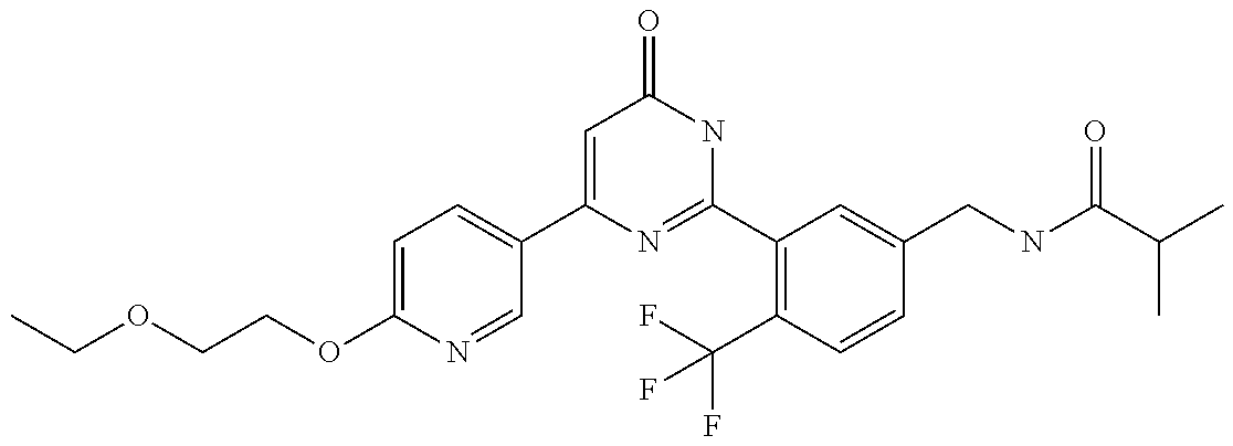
C1(C2=CC=C(OCCOCC)N=C2)=CC(=O)NC(C2=C(C(F)(F)F)C=CC(CNC(C(C)C)=O)=C2)=N1
